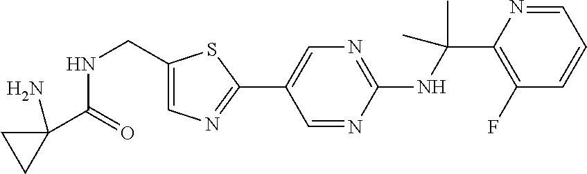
C1(NC(C2=C(F)C=CC=N2)(C)C)=NC=C(C2=NC=C(CNC(C3(N)CC3)=O)S2)C=N1
